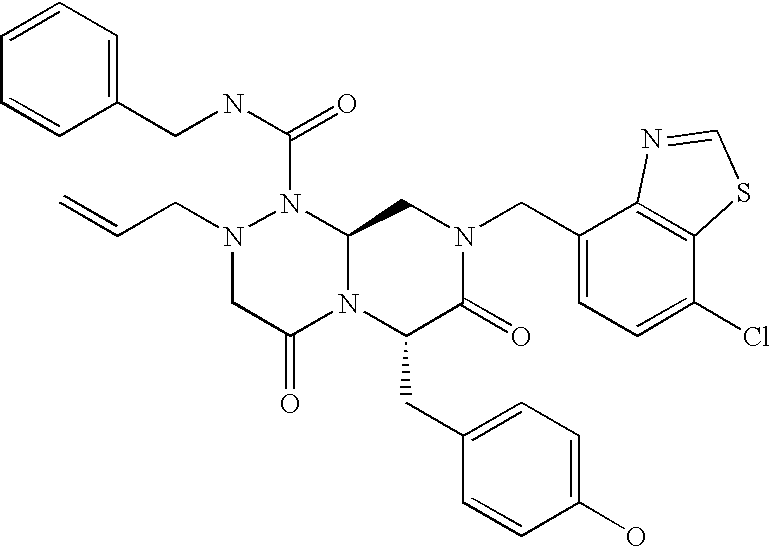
N1(CC=C)CC(=O)N2C(N1C(NCC1=CC=CC=C1)=O)CN(CC1=CC=C(Cl)C3=C1N=CS3)C(=O)C2CC1=CC=C(O)C=C1
